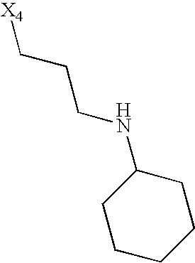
[X4]CCCNC1CCCCC1
